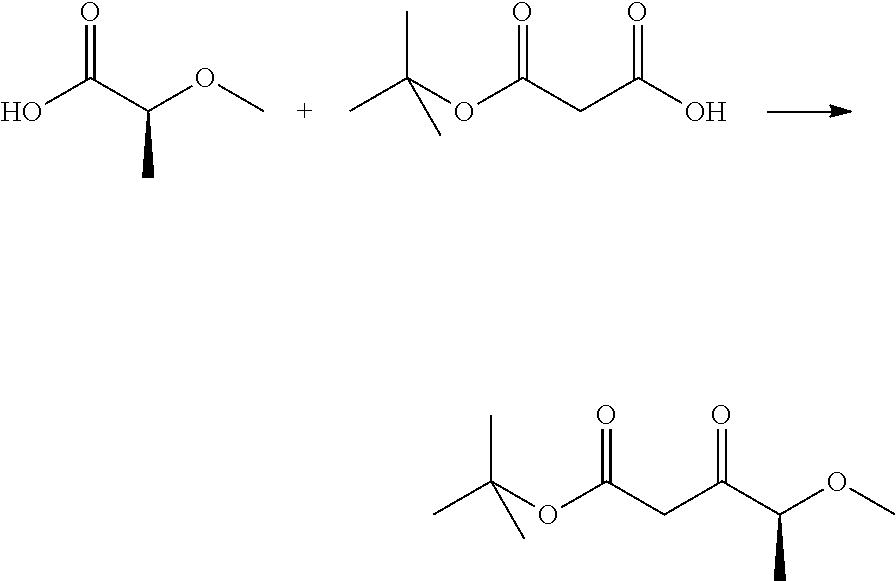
OC(C(OC)C)=O.CC(OC(CC(O)=O)=O)(C)C.CC(OC(CC(C(OC)C)=O)=O)(C)C
